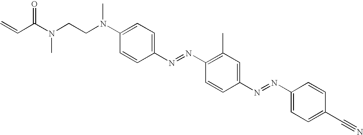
C=CC(N(CCN(C1=CC=C(N=NC2=C(C)C=C(N=NC3=CC=C(C#N)C=C3)C=C2)C=C1)C)C)=O
